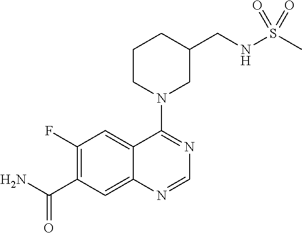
C1(F)=C(C(N)=O)C=C2C(=C1)C(N1CC(CNS(C)(=O)=O)CCC1)=NC=N2
